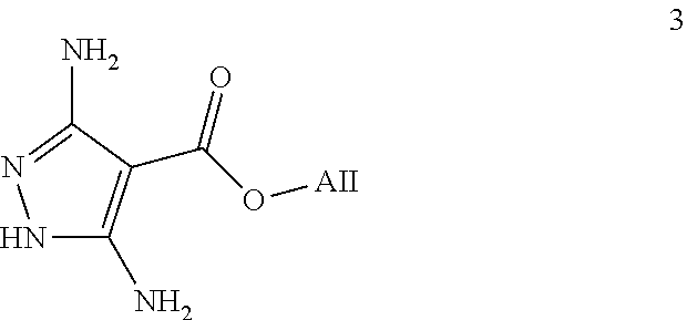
C1(N)=C(C(=O)O[AII])C(N)=NN1
